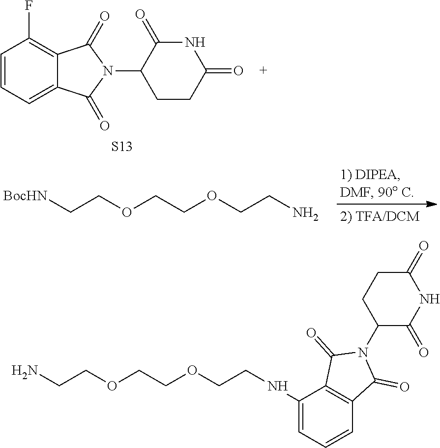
FC1=C2C(=CC=C1)C(=O)N(C1CCC(=O)NC1=O)C2=O.[S13].[BocHN]CCOCCOCCN.C1(NCCOCCOCCN)=CC=CC2=C1C(=O)N(C1C(=O)NC(=O)CC1)C2=O
